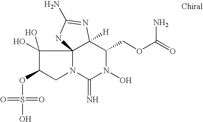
C1(O)(O)C(OS(=O)(=O)O)CN2C13C([H])(C(COC(=O)N)N(O)C2=N)N=C(N)N3
